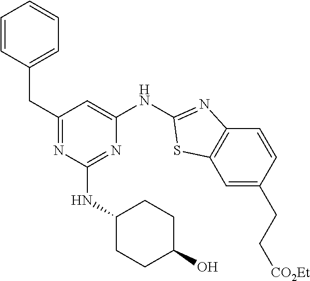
C1=CC(CC2=NC(NC3CCC(O)CC3)=NC(NC3=NC4=C(C=C(CC[CO2Et])C=C4)S3)=C2)=CC=C1
